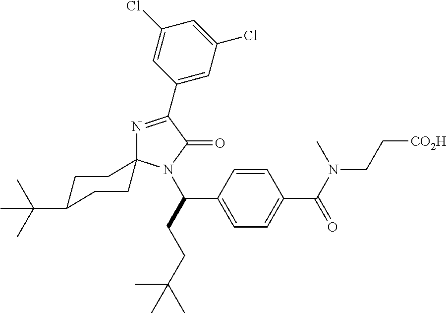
C(CCC(C)(C)C)(C1=CC=C(C(N(CC[CO2H])C)=O)C=C1)N1C2(CCC(C(C)(C)C)CC2)N=C(C2=CC(Cl)=CC(Cl)=C2)C1=O
